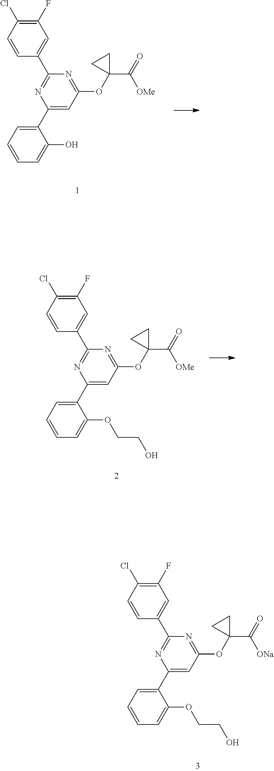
C1(Cl)=C(F)C=C(C2=NC(C3=CC=CC=C3OCCO)=CC(OC3(C(=O)[ONa])CC3)=N2)C=C1.C1(Cl)=C(F)C=C(C2=NC(C3=CC=CC=C3OCCO)=CC(OC3(C(=O)[OMe])CC3)=N2)C=C1.C1(Cl)=C(F)C=C(C2=NC(C3=CC=CC=C3O)=CC(OC3(C(=O)[OMe])CC3)=N2)C=C1
